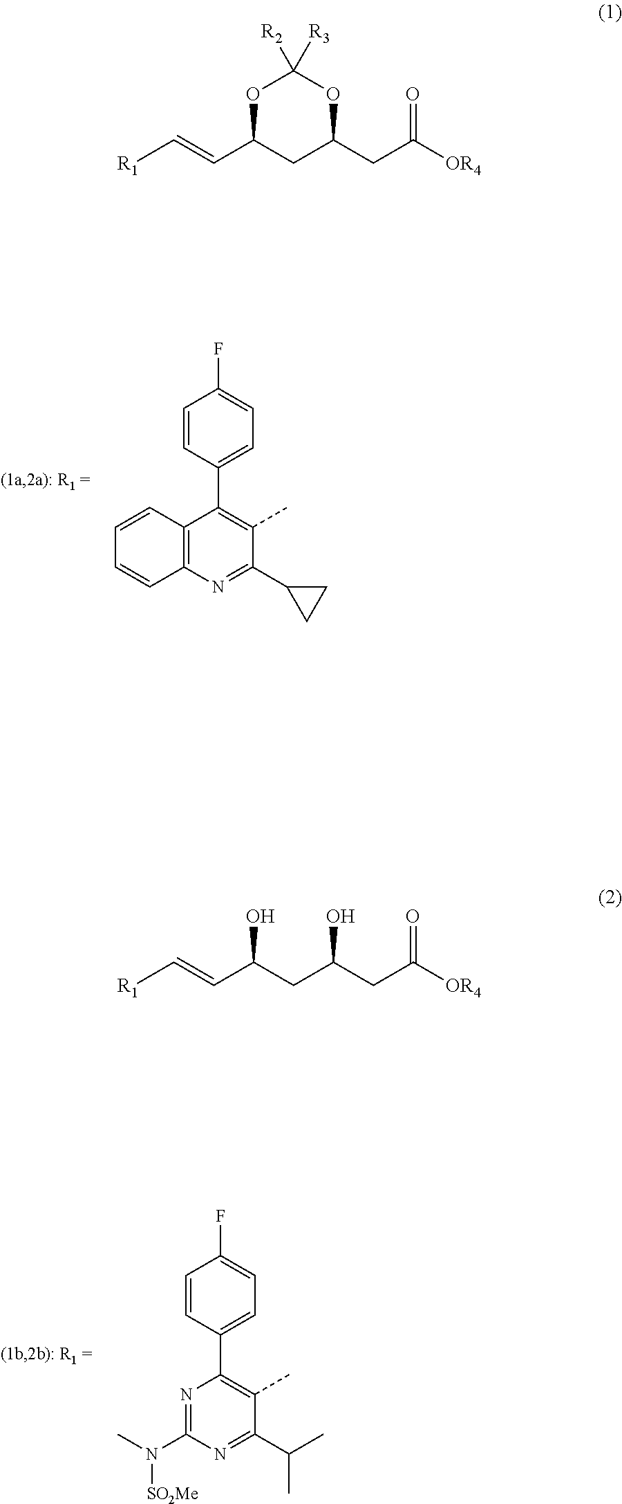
[R1]C=CC1CC(CC([OR4])=O)OC([R3])([R2])O1.[R1]C=CC(CC(CC([OR4])=O)O)O.C1(C(C)C)=NC(N(C)[SO2Me])=NC(C2=CC=C(F)C=C2)=C1C.C1(C2CC2)=NC2=C(C(C3=CC=C(F)C=C3)=C1C)C=CC=C2
